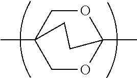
C1OC2(C)OCC1(C)CC2
